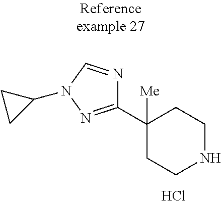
C1(C2([Me])CCNCC2)=NN(C2CC2)C=N1.Cl
